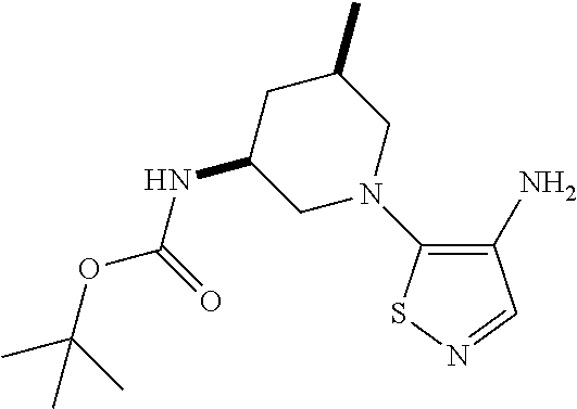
C1(N)=C(N2CC(NC(OC(C)(C)C)=O)CC(C)C2)SN=C1
